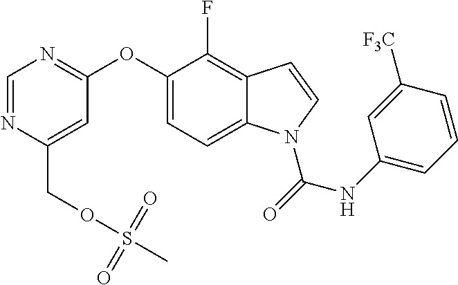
C(C1=CC(OC2=CC=C3C(=C2F)C=CN3C(=O)NC2=CC=CC([F3C])=C2)=NC=N1)OS(C)(=O)=O
